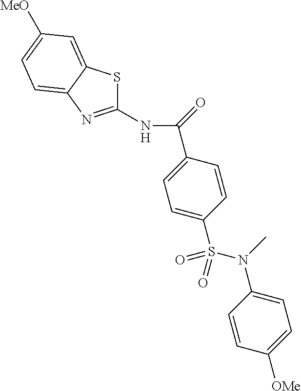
C(C1=CC=C(S(N(C2=CC=C([OMe])C=C2)C)(=O)=O)C=C1)(=O)NC1=NC2=CC=C([MeO])C=C2S1
